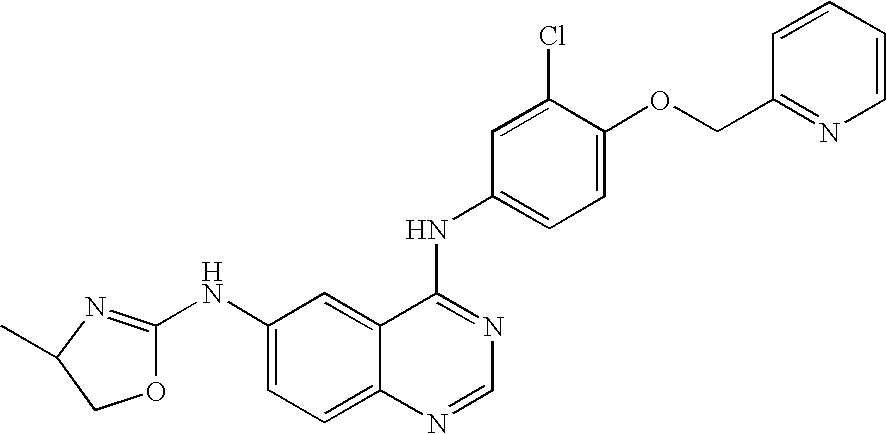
C1(C)N=C(NC2=CC=C3C(=C2)C(NC2=CC=C(OCC4=NC=CC=C4)C(Cl)=C2)=NC=N3)OC1
